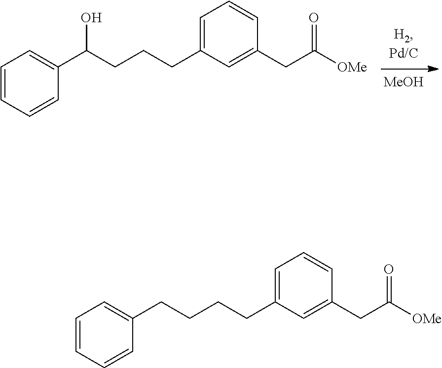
[MeOH].C1=CC=CC(C(CCCC2=CC=CC(CC([OMe])=O)=C2)O)=C1.C1=CC=CC(CCCCC2=CC=CC(CC([OMe])=O)=C2)=C1
